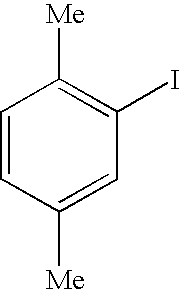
C1=CC([Me])=CC(I)=C1[Me]
